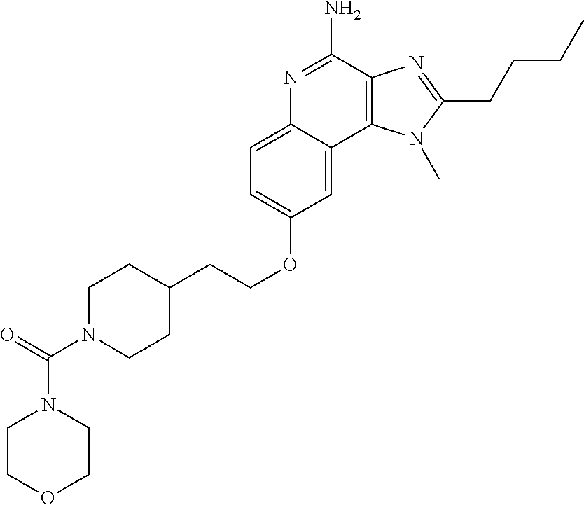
C1COCCN1C(N1CCC(CCOC2=CC=C3C(=C2)C2=C(C(N)=N3)N=C(CCCC)N2C)CC1)=O
